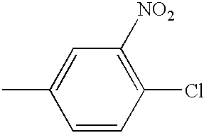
CC1=CC([NO2])=C(Cl)C=C1
